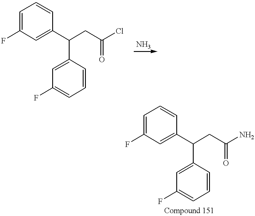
FC1=CC=CC(C(CC(Cl)=O)C2=CC(F)=CC=C2)=C1.FC1=CC=CC(C(CC(=O)N)C2=CC(F)=CC=C2)=C1
